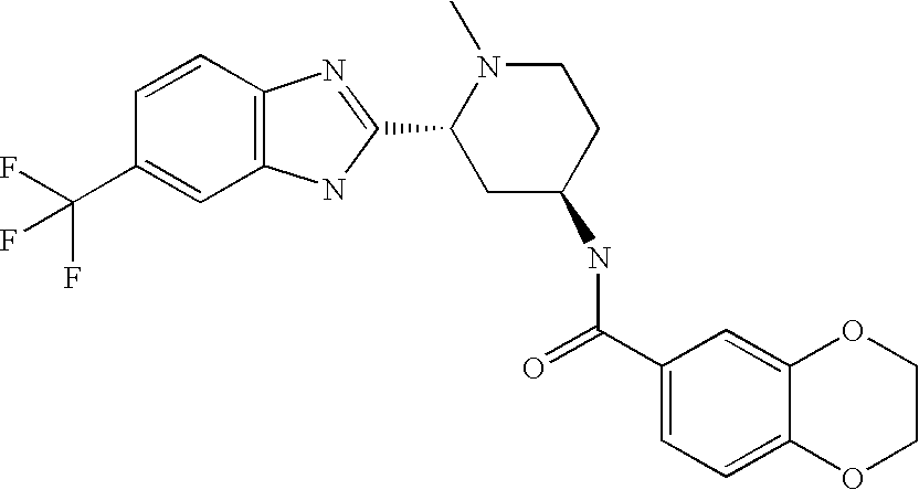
C12=CC(C(=O)NC3CC(C4=NC5=C(N4)C=C(C(F)(F)F)C=C5)N(C)CC3)=CC=C1OCCO2
